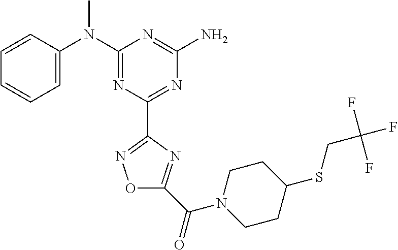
C1=CC(N(C2=NC(C3=NOC(C(=O)N4CCC(SCC(F)(F)F)CC4)=N3)=NC(N)=N2)C)=CC=C1
